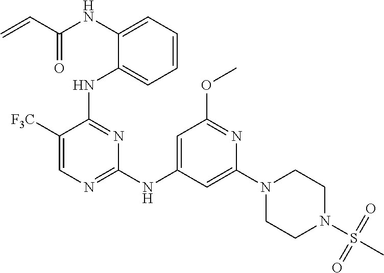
N(C1=CC=CC=C1NC1=NC(NC2=CC(OC)=NC(N3CCN(S(C)(=O)=O)CC3)=C2)=NC=C1[F3C])C(C=C)=O
